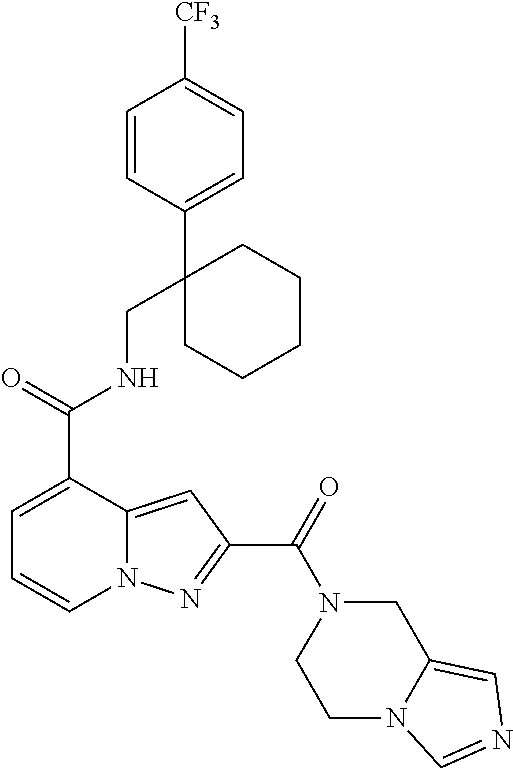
C1=CC(C2(CNC(C3=CC=CN4C3=CC(C(=O)N3CC5=CN=CN5CC3)=N4)=O)CCCCC2)=CC=C1[CF3]
